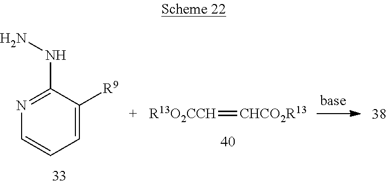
N1=C(NN)C([R9])=CC=C1.[R13O2CCH]=[CHCO2R13]
